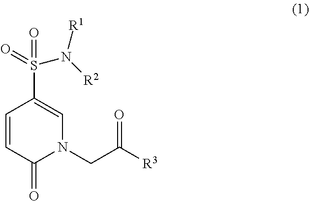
C1=CC(=O)N(CC([R3])=O)C=C1S(N([R2])[R1])(=O)=O
